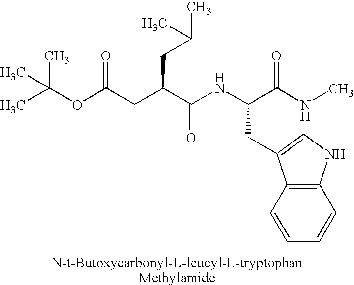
O(C(CC(C(NC(C(NC)=O)CC1=CNC2=C1C=CC=C2)=O)CC(C)C)=O)C(C)(C)C
